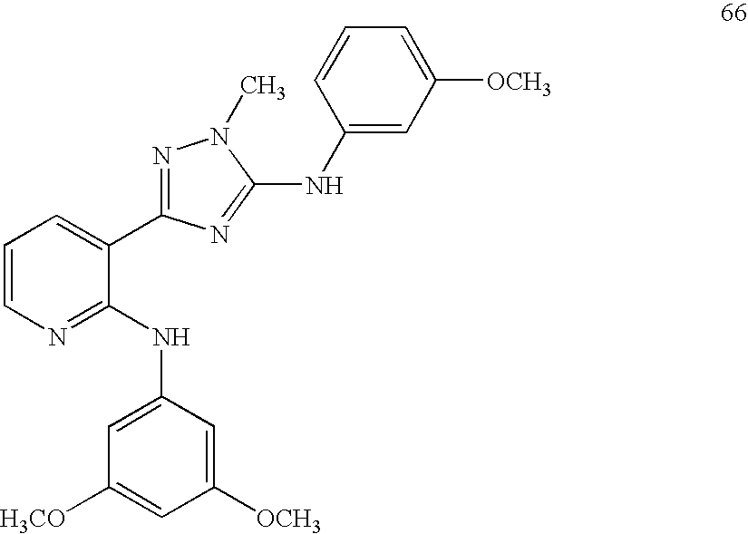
C1=C(NC2=NC=CC=C2C2=NN(C)C(NC3=CC([OCH3])=CC=C3)=N2)C=C([OCH3])C=C1[H3CO]
